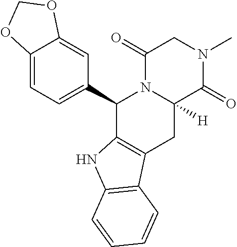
C1(C2=CC=C3C(=C2)OCO3)C2=C(CC3([H])N1C(=O)CN(C)C3=O)C1=C(N2)C=CC=C1
